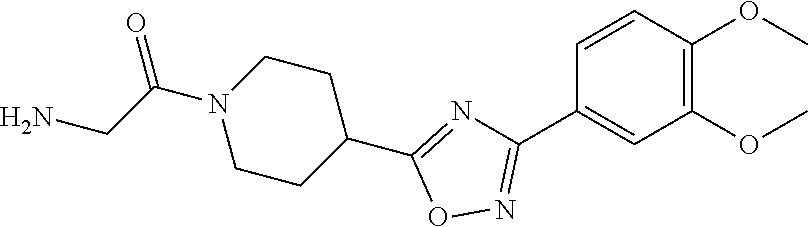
C1=CC(OC)=C(OC)C=C1C1=NOC(C2CCN(C(CN)=O)CC2)=N1
